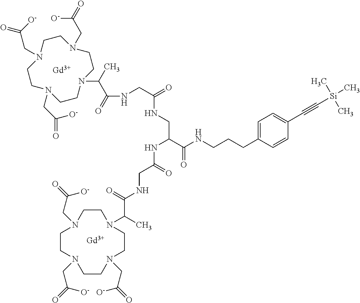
[Gd].[Gd].C1CN(C(C(NCC(=O)NCC(NC(=O)CNC(=O)C(C)N2CCN(CC([O-])=O)CCN(CC([O-])=O)CCN(CC([O-])=O)CC2)C(NCCCC2=CC=C(C#C[Si](C)(C)C)C=C2)=O)=O)C)CCN(CC([O-])=O)CCN(CC([O-])=O)CCN1CC([O-])=O
